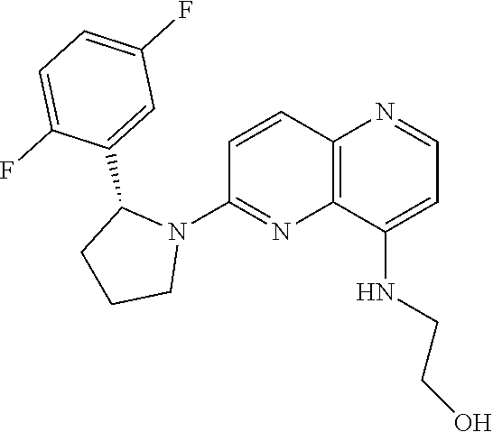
C1=CC2=C(N=C1N1C(C3=CC(F)=CC=C3F)CCC1)C(NCCO)=CC=N2
